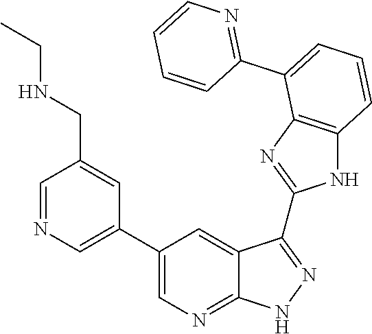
N1=C(C2=CC=CC3=C2N=C(C2=NNC4=NC=C(C5=CN=CC(CNCC)=C5)C=C42)N3)C=CC=C1
